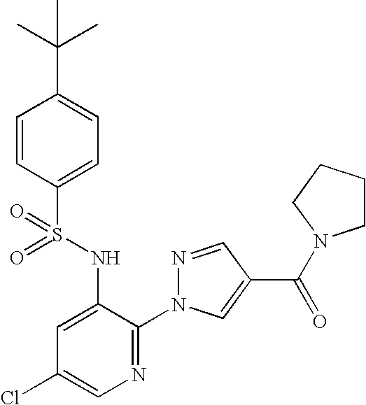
C1=CC(S(=O)(NC2=CC(Cl)=CN=C2N2N=CC(C(=O)N3CCCC3)=C2)=O)=CC=C1C(C)(C)C
